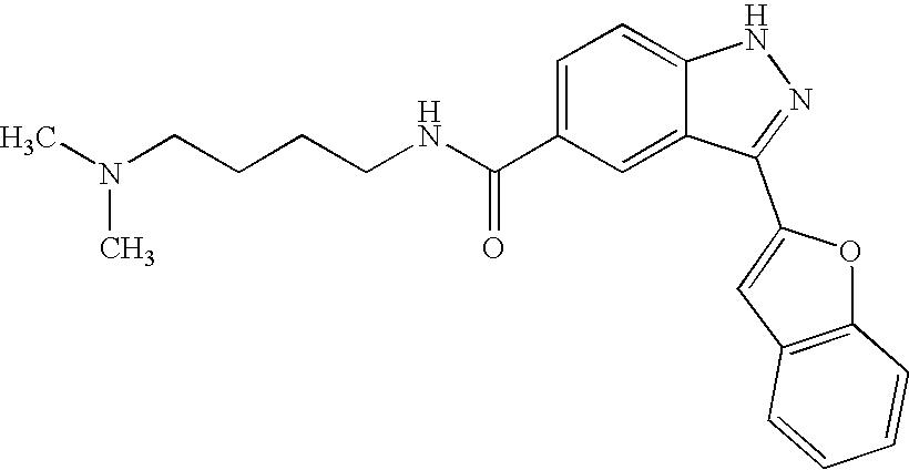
C1=C(C(=O)NCCCCN(C)C)C=C2C(=C1)NN=C2C1=CC2=C(C=CC=C2)O1
